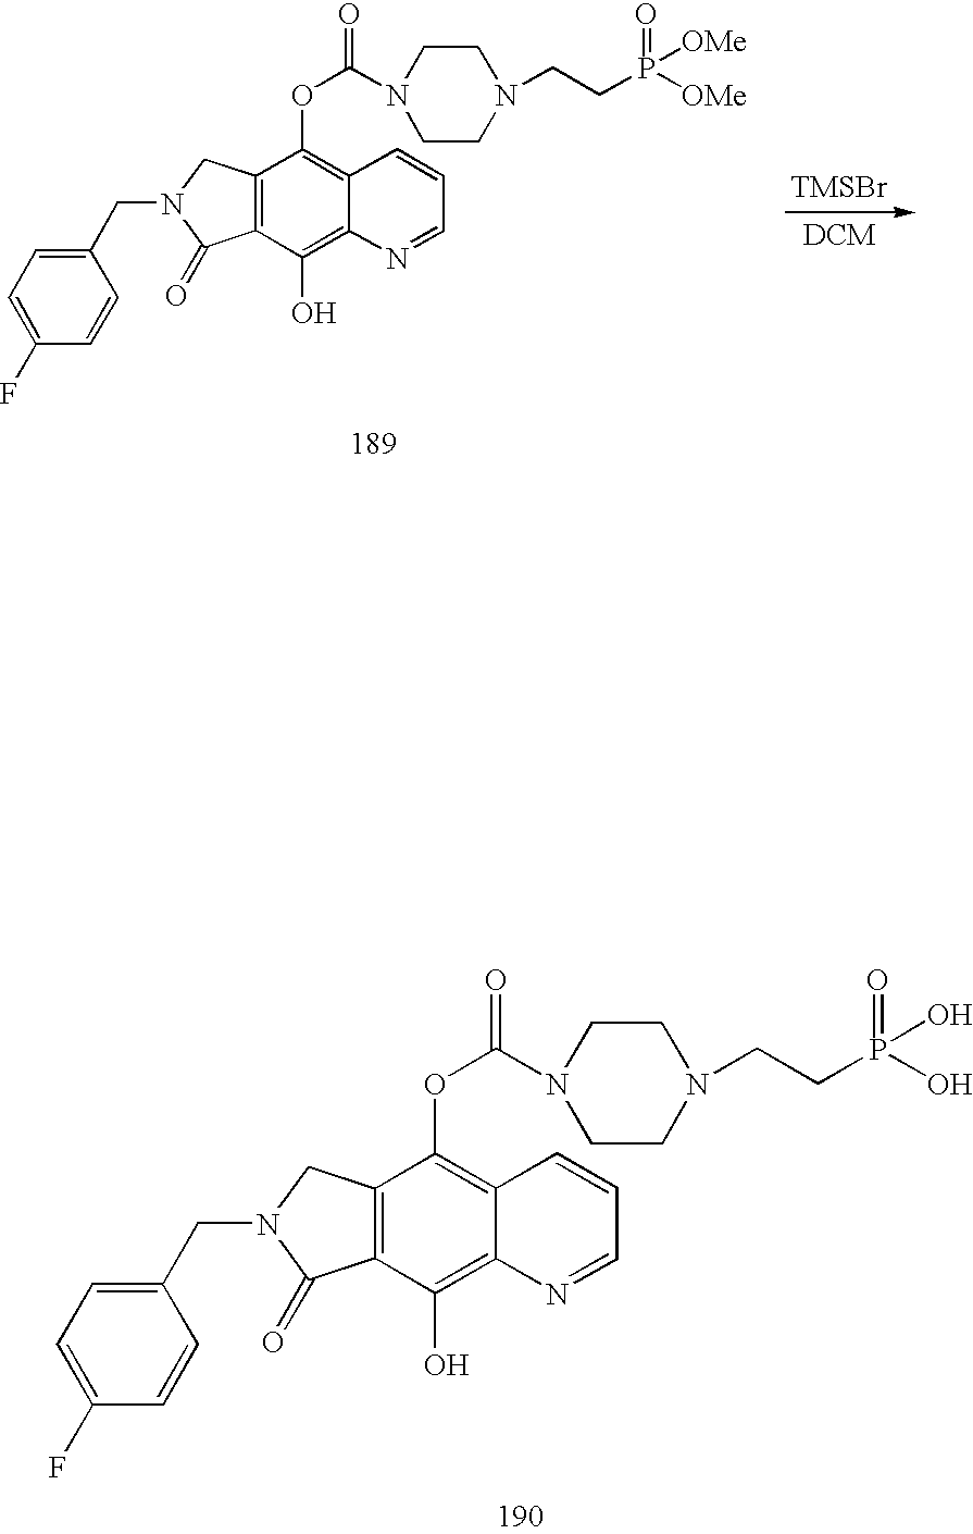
C12=C(C(O)=C3C(=C1OC(=O)N1CCN(CCP(O)(=O)O)CC1)C=CC=N3)C(=O)N(CC1=CC=C(F)C=C1)C2.C12=C(C(O)=C3C(=C1OC(=O)N1CCN(CCP([OMe])(=O)[OMe])CC1)C=CC=N3)C(=O)N(CC1=CC=C(F)C=C1)C2.[TMSBr]
